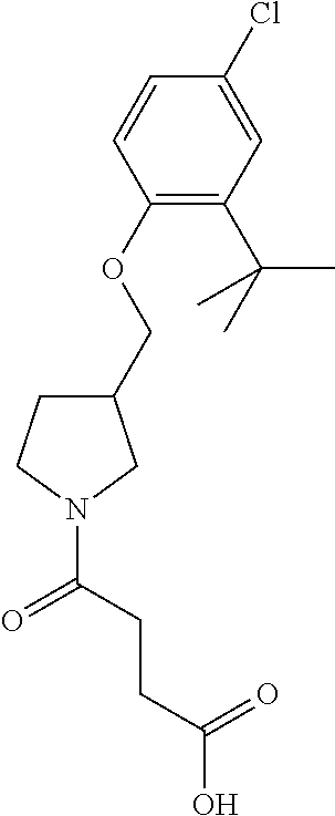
C1(COC2=C(C(C)(C)C)C=C(Cl)C=C2)CCN(C(=O)CCC(O)=O)C1
